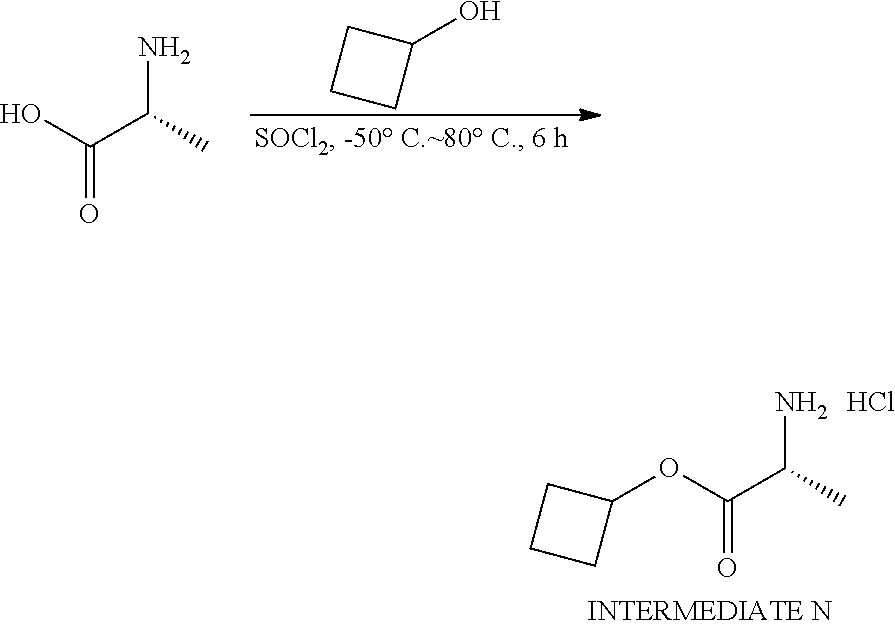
C1(O)CCC1.NC(C)C(O)=O.NC(C)C(OC1CCC1)=O.Cl
